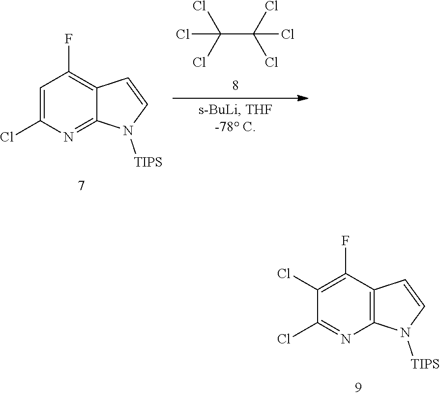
C1(Cl)=C(F)C2=C(N=C1Cl)N([TIPS])C=C2.C1=C(Cl)N=C2C(=C1F)C=CN2[TIPS].C(C(Cl)(Cl)Cl)(Cl)(Cl)Cl
